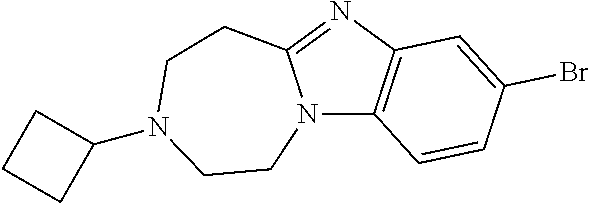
N12C3=C(N=C1CCN(C1CCC1)CC2)C=C(Br)C=C3
